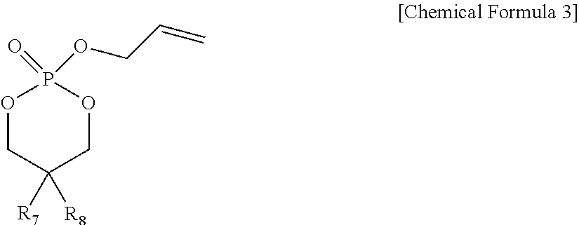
O1P(=O)(OCC=C)OCC([R8])([R7])C1
